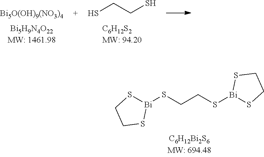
[Bi]1(SCCS[Bi]2SCCS2)SCCS1.SCCS.[Bi5O(OH)9(NO3)4].[Bi5H9N4O22MW: 1461.98]
